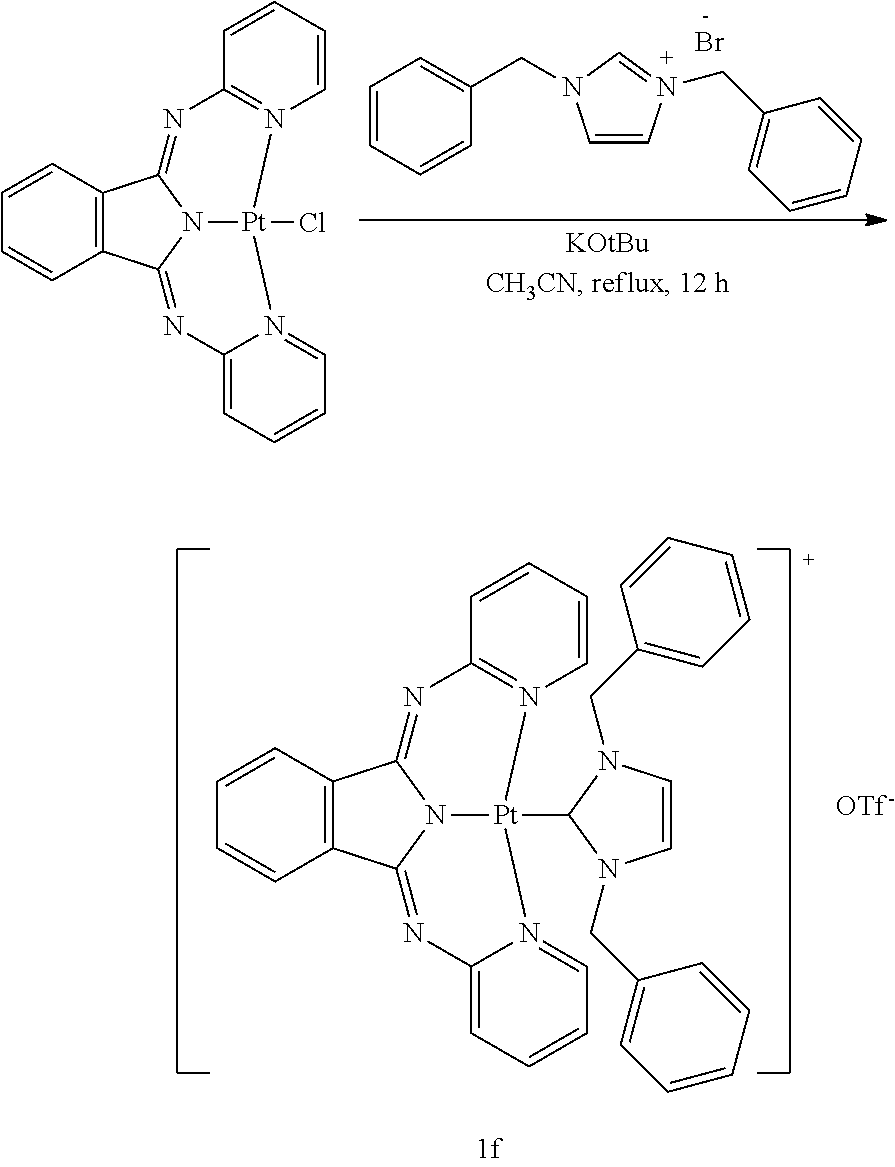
C1=CN(CC2=CC=CC=C2)=CN1CC1=CC=CC=C1.Br.[-].C12=C(C=CC=C1)C1=NC3=N(C=CC=C3)[Pt]3(Cl)N1C2=NC1=CC=CC=N13.C12=C(C=CC=C1)C1=NC3=N(C=CC=C3)[Pt]3(C4N(CC5=CC=CC=C5)C=CN4CC4=CC=CC=C4)N1C2=NC1=CC=CC=N13
